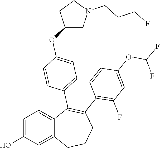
C1=C(O)C=C2C(=C1)C(C1=CC=C(OC3CN(CCCF)CC3)C=C1)=C(C1=C(F)C=C(OC(F)F)C=C1)CCC2
